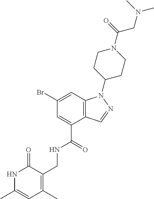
BrC1=CC2=C(C(C(=O)NCC3=C(C)C=C(C)NC3=O)=C1)C=NN2C1CCN(C(=O)CN(C)C)CC1
